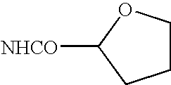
C1COC([NHCO])C1
